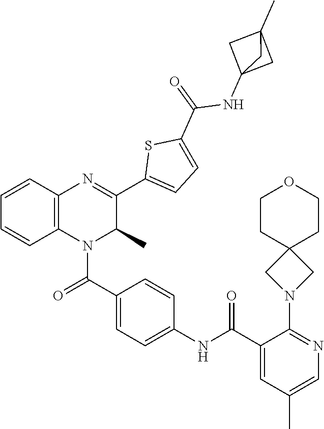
C1=C(C(NC2=CC=C(C(=O)N3C4=C(C=CC=C4)N=C(C4=CC=C(C(=O)NC56CC(C)(C5)C6)S4)C3C)C=C2)=O)C(N2CC3(C2)CCOCC3)=NC=C1C
